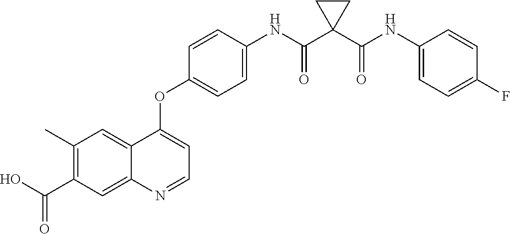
C12=CC(C)=C(C(O)=O)C=C1N=CC=C2OC1=CC=C(NC(C2(C(NC3=CC=C(F)C=C3)=O)CC2)=O)C=C1
